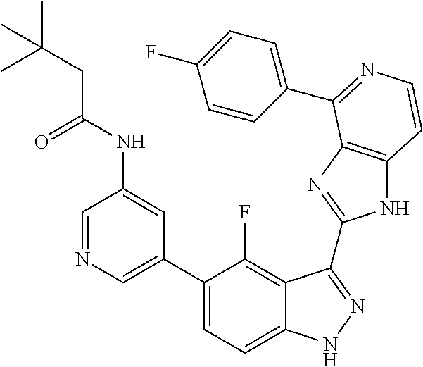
C1=C(C2=CC=C3C(=C2F)C(C2=NC4=C(N2)C=CN=C4C2=CC=C(F)C=C2)=NN3)C=C(NC(CC(C)(C)C)=O)C=N1
